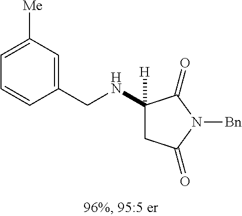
C(NC1([H])CC(=O)N([Bn])C1=O)C1=CC([Me])=CC=C1
